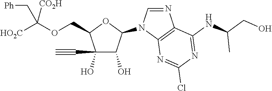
C(C1C(O)(C#C)C(O)C(N2C=NC3=C2N=C(Cl)N=C3NC(CO)C)O1)OC([HO2C])([CO2H])C[Ph]
